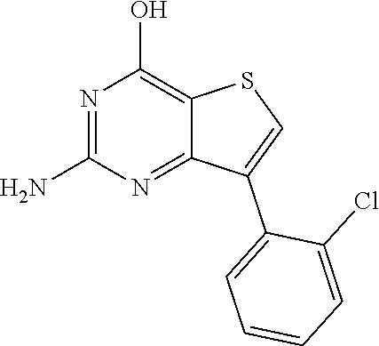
NC1=NC(O)=C2C(=N1)C(C1=CC=CC=C1Cl)=CS2
